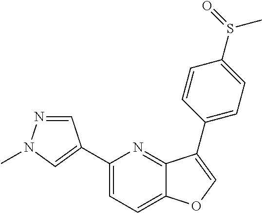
C1=NN(C)C=C1C1=CC=C2C(=N1)C(C1=CC=C(S(C)=O)C=C1)=CO2
